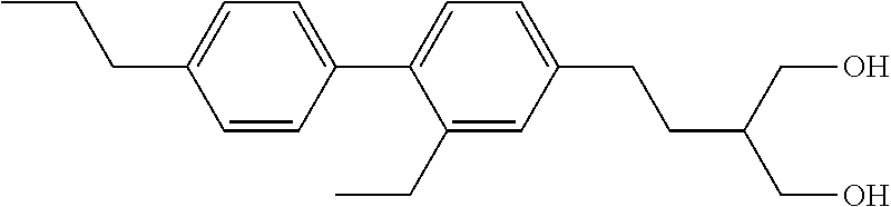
C1(CC)=CC(CCC(CO)CO)=CC=C1C1=CC=C(CCC)C=C1
